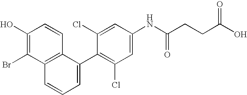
C1(O)=C(Br)C2=C(C=C1)C(C1=C(Cl)C=C(NC(CCC(O)=O)=O)C=C1Cl)=CC=C2
